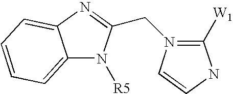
C12=CC=CC=C1N=C(CN1=C([W1])NC=C1)N2[R5]
